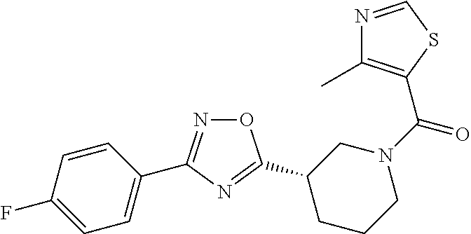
C1=C(C2=NOC(C3CN(C(=O)C4=C(C)N=CS4)CCC3)=N2)C=CC(F)=C1
